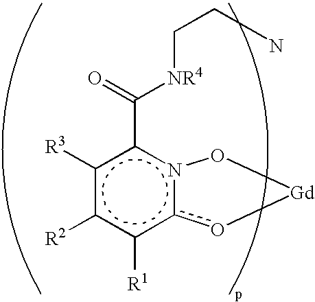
c1([R3])c([R2])c([R1])c2n(c1C(=O)[NR4]CCN)O[Gd]o2
